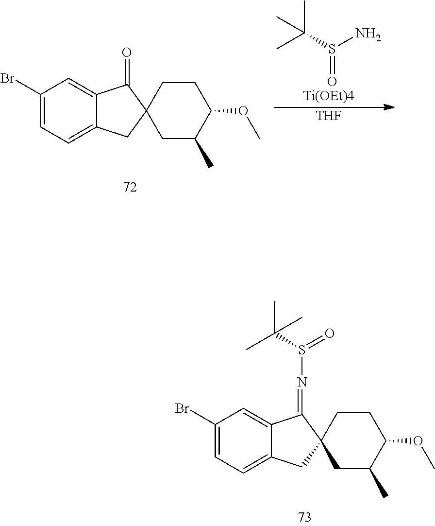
C1(Br)=CC=C2C(=C1)C(=O)C1(C2)CC(C)C(OC)CC1.CC(S(N)=O)(C)C.[Ti(OEt)4].[THF].C1(Br)=CC=C2C(=C1)C(=NS(=O)C(C)(C)C)C1(C2)CC(C)C(OC)CC1
